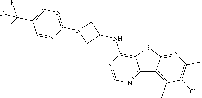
C12=NC=NC(NC3CN(C4=NC=C(C(F)(F)F)C=N4)C3)=C1SC1=NC(C)=C(Cl)C(C)=C21
